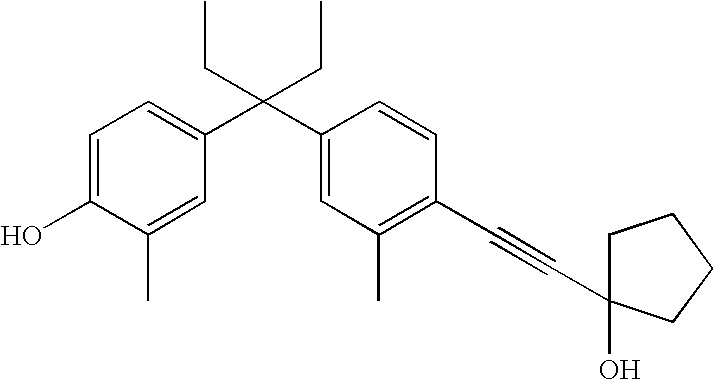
C1=C(O)C(C)=CC(C(C2=CC(C)=C(C#CC3(O)CCCC3)C=C2)(CC)CC)=C1
